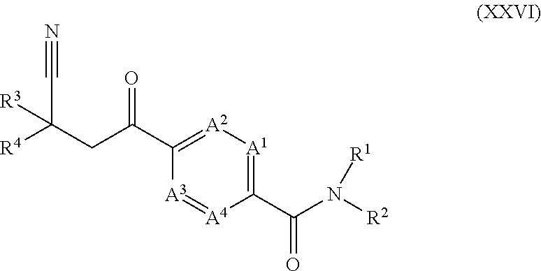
[A2]1=C(C(CC([R4])(C#N)[R3])=O)[A3]=[A4]C(C(N([R2])[R1])=O)=[A1]1
